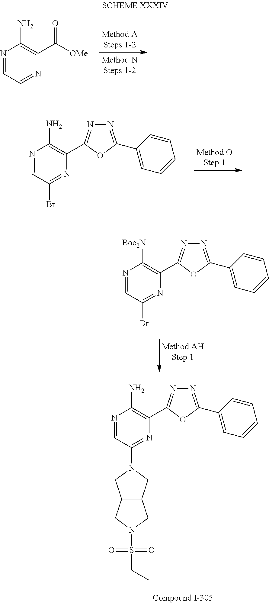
N1=CC=NC(C([OMe])=O)=C1N.N1=CC(Br)=NC(C2=NN=C(C3=CC=CC=C3)O2)=C1N.N1=CC(Br)=NC(C2=NN=C(C3=CC=CC=C3)O2)=C1[Boc2N].N1=CC(N2CC3C(C2)CN(S(CC)(=O)=O)C3)=NC(C2=NN=C(C3=CC=CC=C3)O2)=C1N
